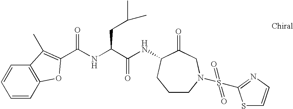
C1=CC2=C(C=C1)C(C)=C(C(NC(C(NC1C(=O)CN(S(=O)(=O)C3=NC=CS3)CCC1)=O)CC(C)C)=O)O2
